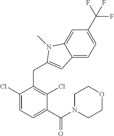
C1(Cl)=CC=C(C(N2CCOCC2)=O)C(Cl)=C1CC1=CC2=CC=C(C(F)(F)F)C=C2N1C
